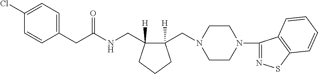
C(C1=CC=C(Cl)C=C1)C(NCC1([H])C(CN2CCN(C3=NSC4=C3C=CC=C4)CC2)([H])CCC1)=O
